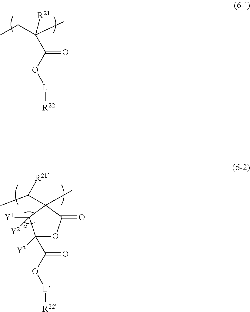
O(C(=O)C(CC)(C)[R21])[L][R22].O(C(=O)C1([Y3])OC(=O)C(C(C)[R21])(C)C1([Y1])[Y2])[L][R22]
